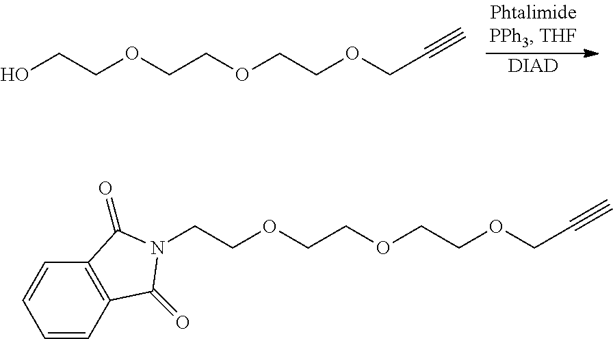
OCCOCCOCCOCC#C.[DIAD].C(COCCOCCOCC#C)N1C(=O)C2=C(C=CC=C2)C1=O
